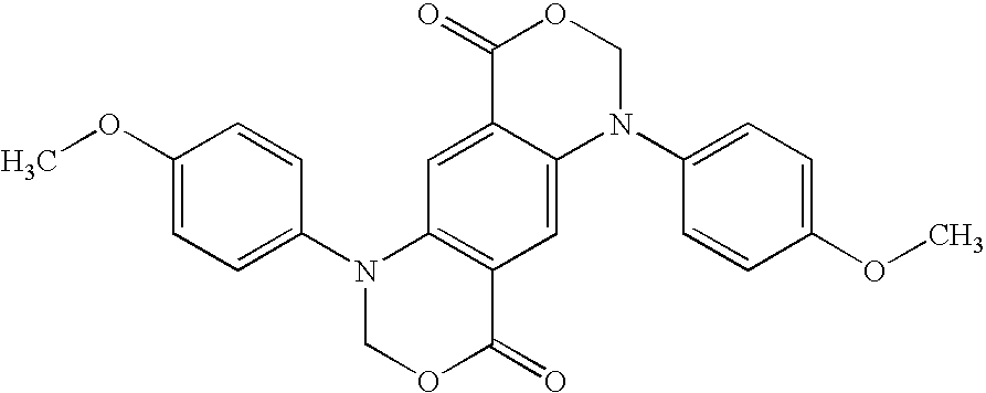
C1(OC)=CC=C(N2COC(=O)C3=C2C=C2C(=C3)N(C3=CC=C(OC)C=C3)COC2=O)C=C1
